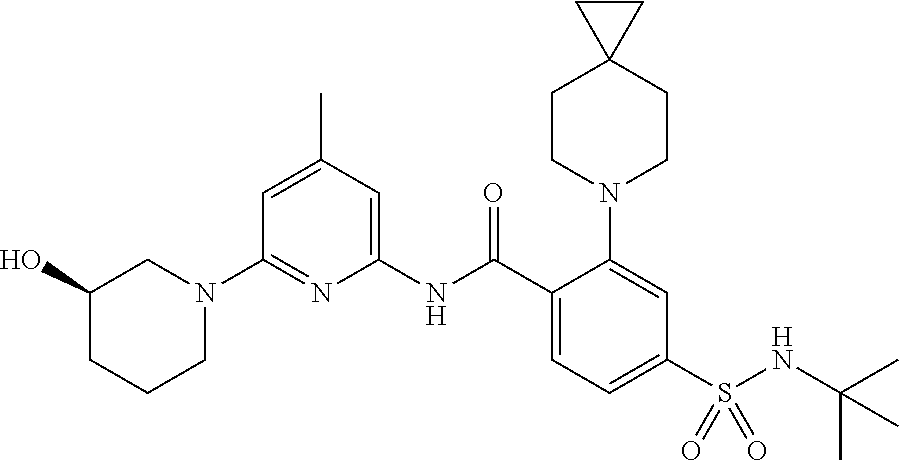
N1(C2=NC(NC(C3=CC=C(S(NC(C)(C)C)(=O)=O)C=C3N3CCC4(CC3)CC4)=O)=CC(C)=C2)CC(O)CCC1
